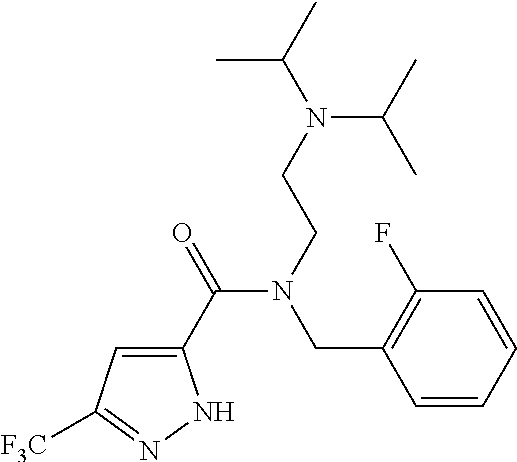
C1(C(=O)N(CCN(C(C)C)C(C)C)CC2=C(F)C=CC=C2)=CC([F3C])=NN1
